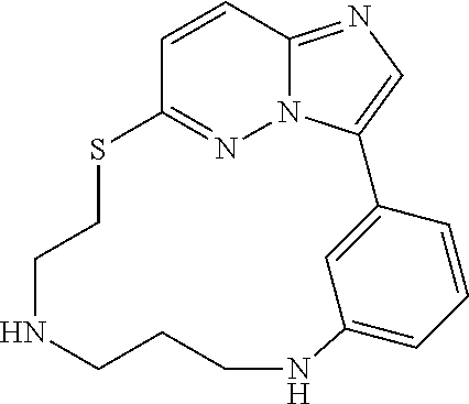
C1=CC2=NC=C3N2N=C1SCCNCCCNC1=CC=CC3=C1
